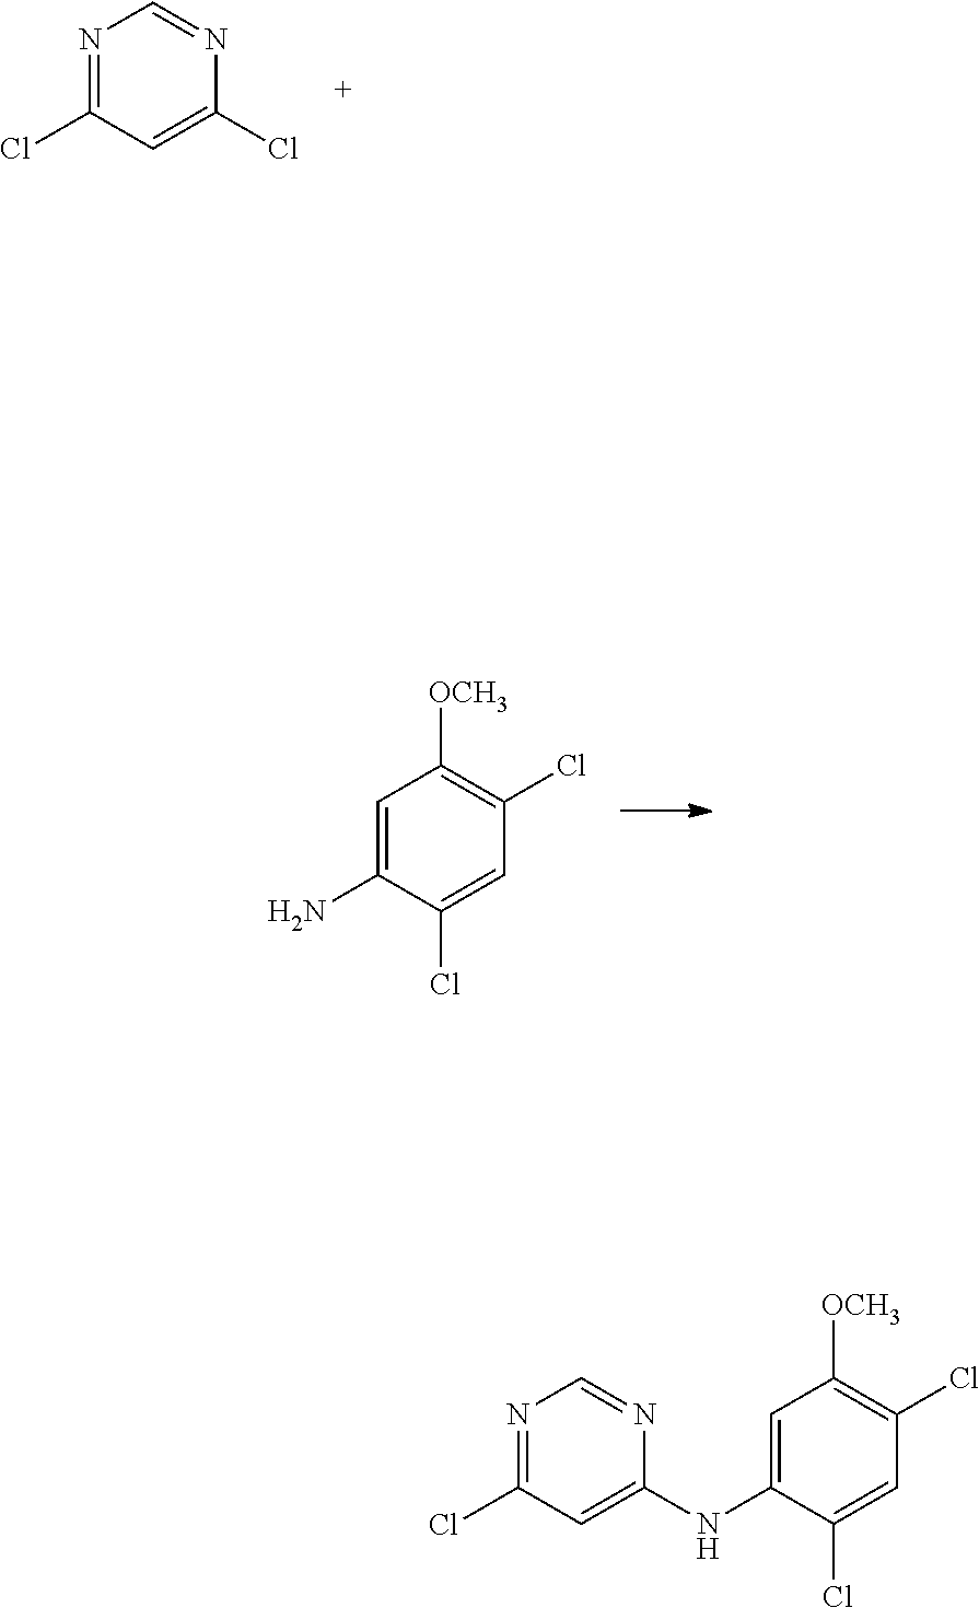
N1=C(Cl)C=C(Cl)N=C1.C1=C(N)C(Cl)=CC(Cl)=C1[OCH3].N1=C(Cl)C=C(NC2=CC([OCH3])=C(Cl)C=C2Cl)N=C1
